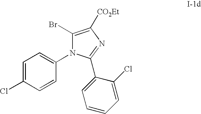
C1=C(Cl)C=CC(N2C(Br)=C([CO2Et])N=C2C2=CC=CC=C2Cl)=C1
